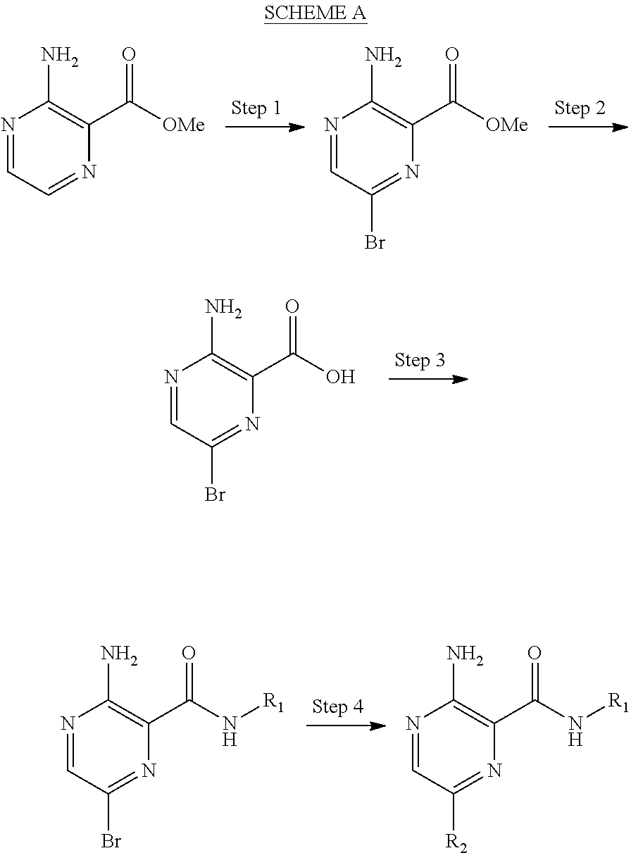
N1=CC=NC(C([OMe])=O)=C1N.N1=CC(Br)=NC(C([OMe])=O)=C1N.N1=CC(Br)=NC(C(O)=O)=C1N.N1=CC(Br)=NC(C(N[R1])=O)=C1N.N1=CC([R2])=NC(C(N[R1])=O)=C1N
